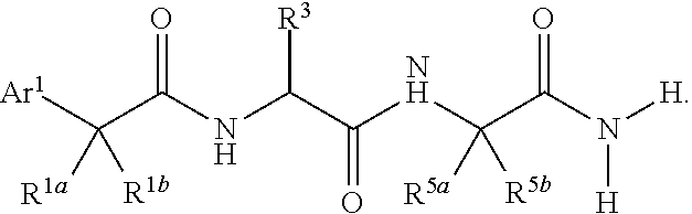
C(C(NC(C(=O)NC(C(N([H])[H])=O)([R5a])[R5b])[R3])=O)([Ar1])([R1a])[R1b]
